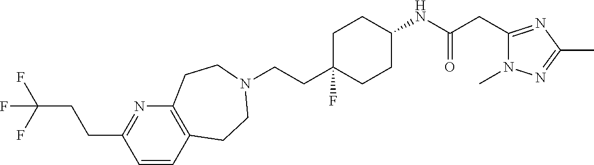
C1=CC2=C(N=C1CCC(F)(F)F)CCN(CCC1(F)CCC(NC(CC3=NC(C)=NN3C)=O)CC1)CC2
